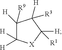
C1([R9])([H])C([H])([H])[X]C([H])([R1])C1([R3])[H]
